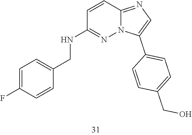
C1=C(F)C=CC(CNC2=NN3C(=NC=C3C3=CC=C(CO)C=C3)C=C2)=C1
